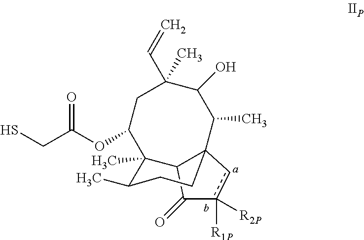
SCC(OC1CC(C)(C=C)C(O)C(C)C23C(C1(C)C(C)CC2)C(=O)c([R1P])([R2P])c3)=O
